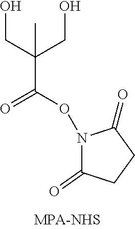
CC(CO)(CO)C(ON1C(=O)CCC1=O)=O
